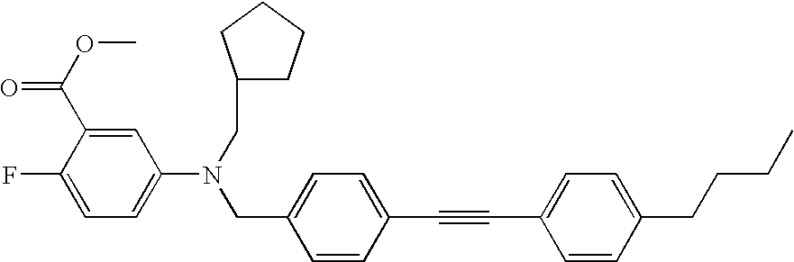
C1=C(F)C(C(=O)OC)=CC(N(CC2=CC=C(C#CC3=CC=C(CCCC)C=C3)C=C2)CC2CCCC2)=C1
